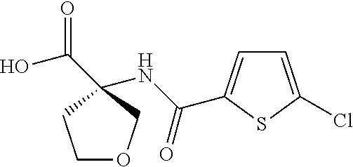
C1(NC(=O)C2=CC=C(Cl)S2)(C(O)=O)CCOC1
